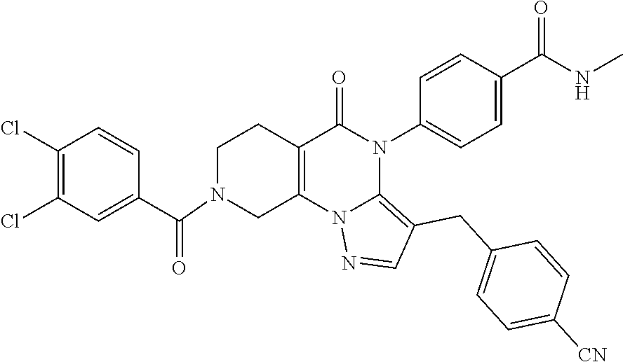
C1(Cl)=C(Cl)C=C(C(=O)N2CC3=C(CC2)C(=O)N(C2=CC=C(C(NC)=O)C=C2)C2=C(CC4=CC=C([CN])C=C4)C=NN32)C=C1
